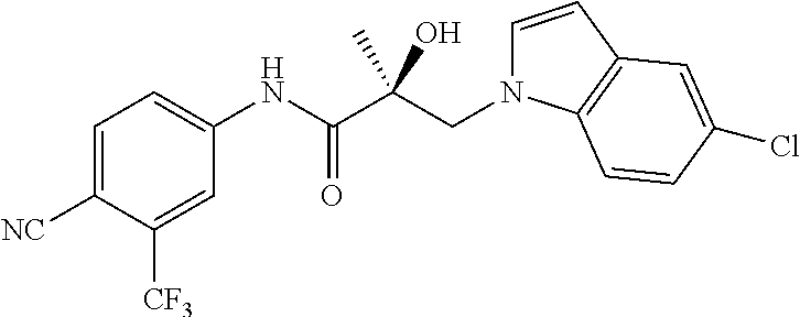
C1=C([NC])C([CF3])=CC(NC(C(CN2C=CC3=C2C=CC(Cl)=C3)(C)O)=O)=C1
